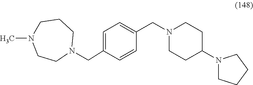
C1=C(CN2CCCN(C)CC2)C=CC(CN2CCC(N3CCCC3)CC2)=C1
